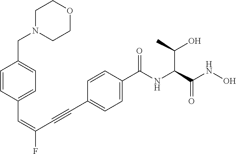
C1=CC(C=C(F)C#CC2=CC=C(C(NC(C(NO)=O)C(C)O)=O)C=C2)=CC=C1CN1CCOCC1
